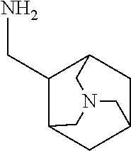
C1C2CC3C(CN)C1CN(C2)C3
